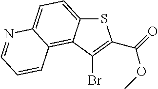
S1C2=CC=C3C(=C2C(Br)=C1C(=O)OC)C=CC=N3
